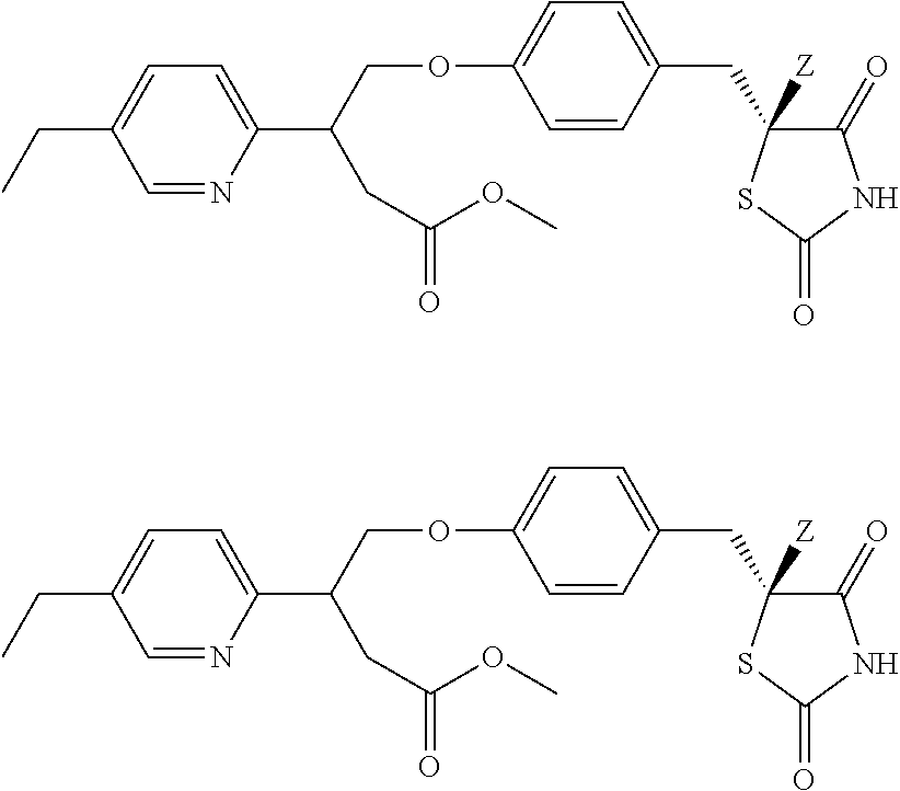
C1=NC(C(COC2=CC=C(CC3([Z])C(=O)NC(=O)S3)C=C2)CC(OC)=O)=CC=C1CC.C1=NC(C(COC2=CC=C(CC3([Z])C(=O)NC(=O)S3)C=C2)CC(OC)=O)=CC=C1CC
